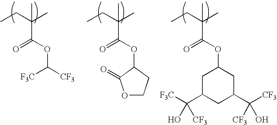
CCC(C)(C(=O)OC1C(=O)OCC1)C.CCC(C)(C(=O)OC([F3C])[CF3])C.CCC(C)(C(=O)OC1CC(C([F3C])(O)[CF3])CC(C([CF3])(O)[CF3])C1)C
